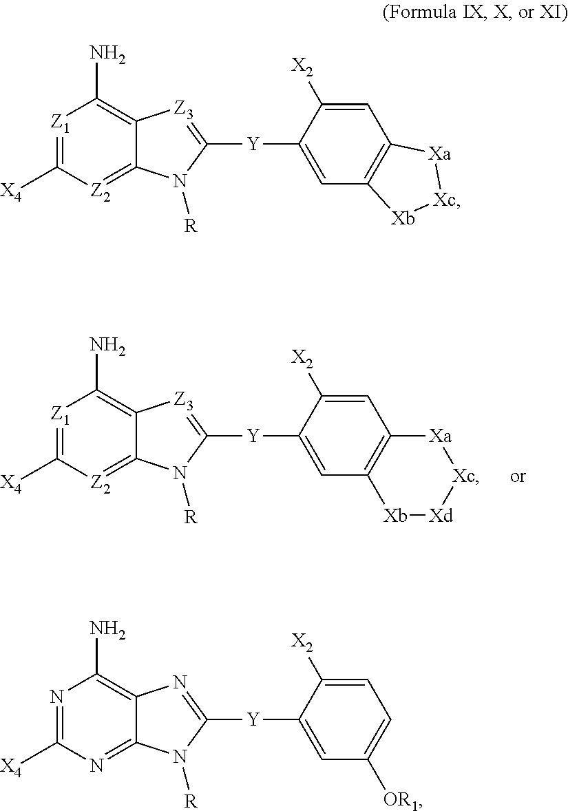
[Z1]1=C([X4])[Z2]=C2C(=C1N)[Z3]=C([Y]C1=CC3=C(C=C1[X2])[Xa][Xc][Xd][Xb]3)N2[R].[Z1]1=C([X4])[Z2]=C2C(=C1N)[Z3]=C([Y]C1=CC3=C(C=C1[X2])[Xa][Xc][Xb]3)N2[R].N1=C([X4])N=C2C(=C1N)N=C([Y]C1=CC([OR1])=CC=C1[X2])N2[R]
